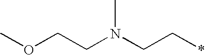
COCCN(CC*)C
